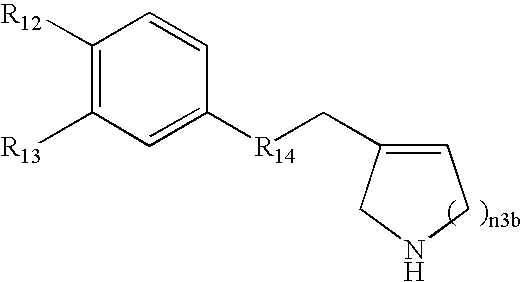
C1([R12])=C([R13])C=C([R14]CC2=CCNC2)C=C1
